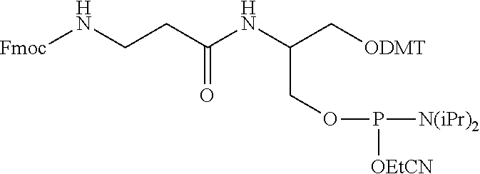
[Fmoc]NCCC(NC(C[ODMT])COP([N(iPr)2])[OEtCN])=O
